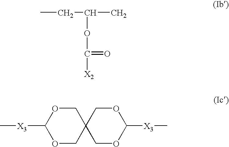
CCC(C)OC([X2])=O.O1C([X3]C)OCC2(C1)COC([X3]C)OC2
